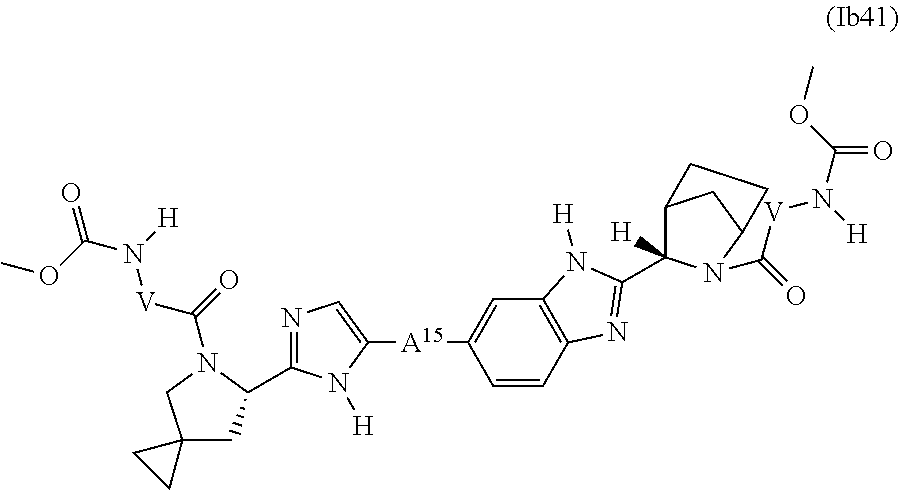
C1([A15]C2=CC3=C(C=C2)N=C(C2([H])C4CC(N2C(=O)[V]N([H])C(OC)=O)CC4)N3[H])=CN=C(C2CC3(CN2C([V]N([H])C(=O)OC)=O)CC3)N1[H]
